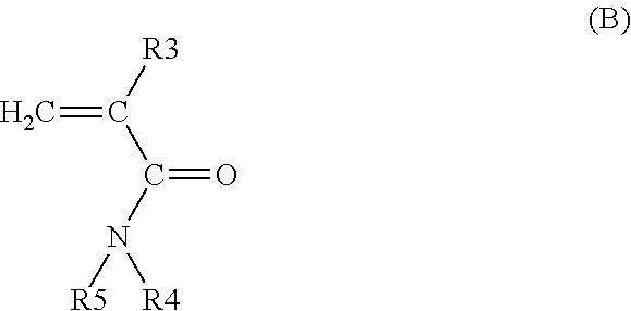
[R3]C(C(N([R4])[R5])=O)=C
